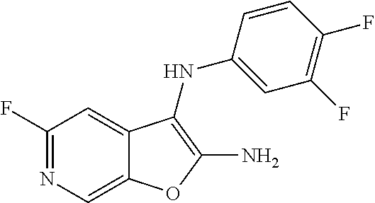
N1=C(F)C=C2C(=C1)OC(N)=C2NC1=CC(F)=C(F)C=C1
